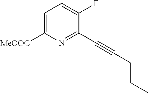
C1=C([MeOOC])N=C(C#CCCC)C(F)=C1
